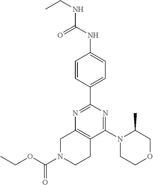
N1=C(C2=CC=C(NC(NCC)=O)C=C2)N=C(N2CCOCC2C)C2=C1CN(C(OCC)=O)CC2
